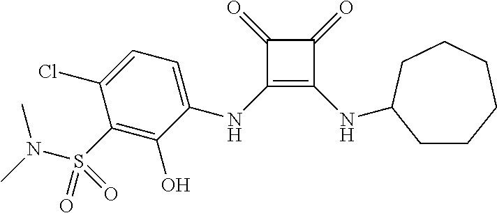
C1(=O)C(NC2=CC=C(Cl)C(S(N(C)C)(=O)=O)=C2O)=C(NC2CCCCCC2)C1=O
